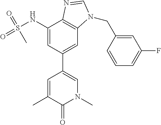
C1(NS(=O)(=O)C)=CC(C2=CN(C)C(=O)C(C)=C2)=CC2=C1N=CN2CC1=CC(F)=CC=C1
